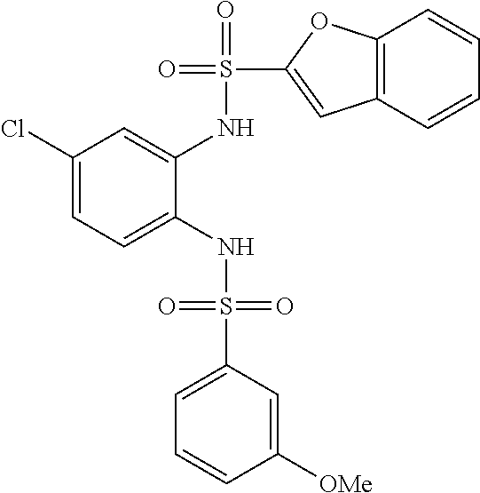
C1(Cl)=CC=C(NS(=O)(=O)C2=CC=CC([OMe])=C2)C(NS(=O)(C2=CC3=C(O2)C=CC=C3)=O)=C1
